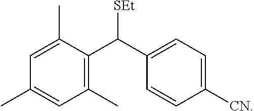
C1(C)=CC(C)=C(C(C2=CC=C([CN])C=C2)[SEt])C(C)=C1
